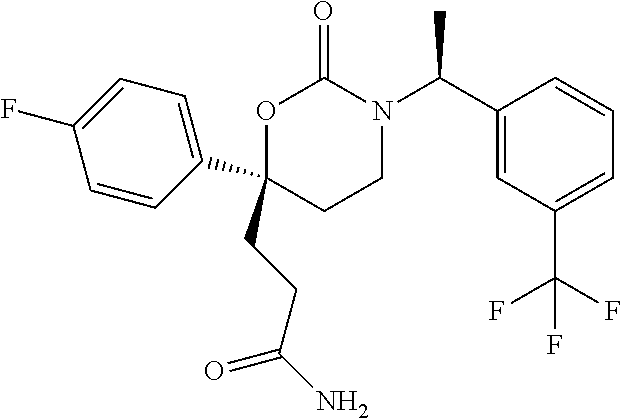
C1(CCC(N)=O)(C2=CC=C(F)C=C2)CCN(C(C2=CC(C(F)(F)F)=CC=C2)C)C(=O)O1
